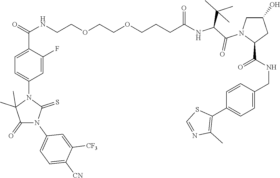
C1(=O)N(C2=CC=C([CN])C([CF3])=C2)C(=S)N(C2=CC=C(C(NCCOCCOCCCC(=O)NC(C(N3C(C(NCC4=CC=C(C5=C(C)N=CS5)C=C4)=O)CC(O)C3)=O)C(C)(C)C)=O)C(F)=C2)C1(C)C
